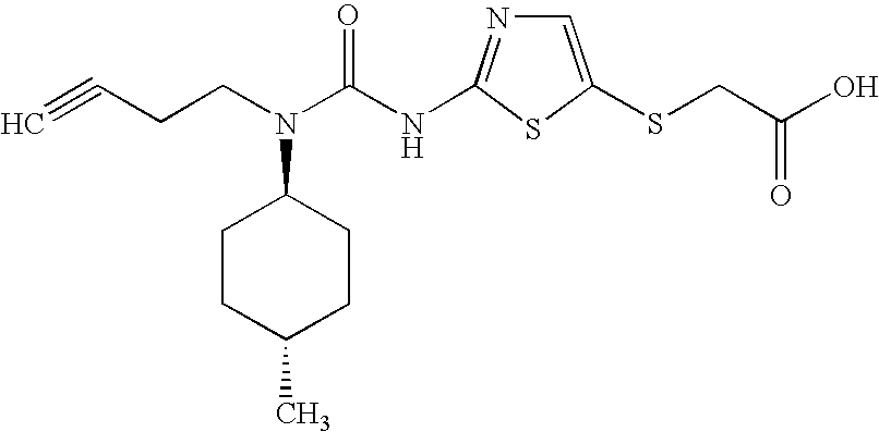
C#CCCN(C(NC1=NC=C(SCC(=O)O)S1)=O)C1CCC(C)CC1
